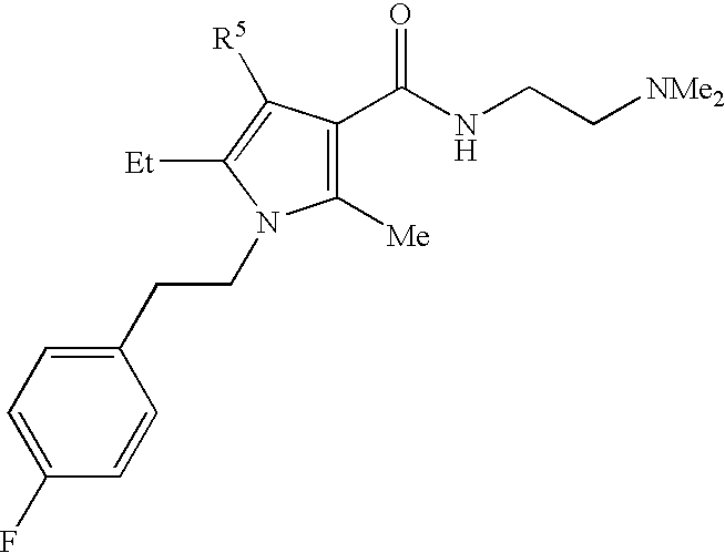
C1=C(F)C=CC(CCN2C([Me])=C(C(NCC[NMe2])=O)C([R5])=C2[Et])=C1
